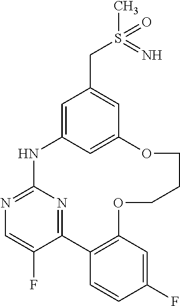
C1=C2C=C(C=C1CS(C)(=N)=O)OCCCOC1=C(C3=NC(=NC=C3F)N2)C=CC(F)=C1
